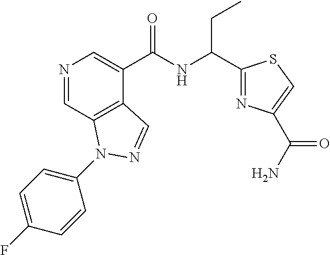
N1=CC2=C(C(C(NC(CC)C3=NC(C(N)=O)=CS3)=O)=C1)C=NN2C1=CC=C(F)C=C1
